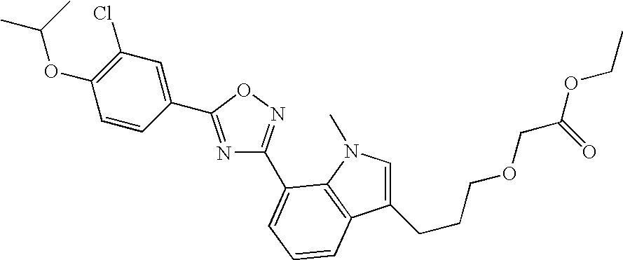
C1(C2=NC(C3=CC=CC4=C3N(C)C=C4CCCOCC(OCC)=O)=NO2)=CC(Cl)=C(OC(C)C)C=C1
